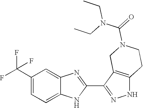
C1(C(F)(F)F)=CC=C2C(=C1)N=C(C1=NNC3=C1CN(C(=O)N(CC)CC)CC3)N2
